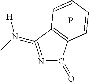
N1=C(=N([H])C)C2=C(C1=O)C=CC=C2.P
